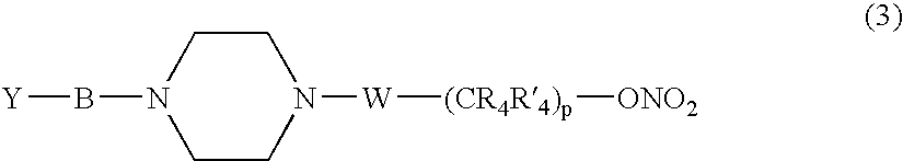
N1(B[Y])CCN([W][(CR4R4)p][ONO2])CC1
